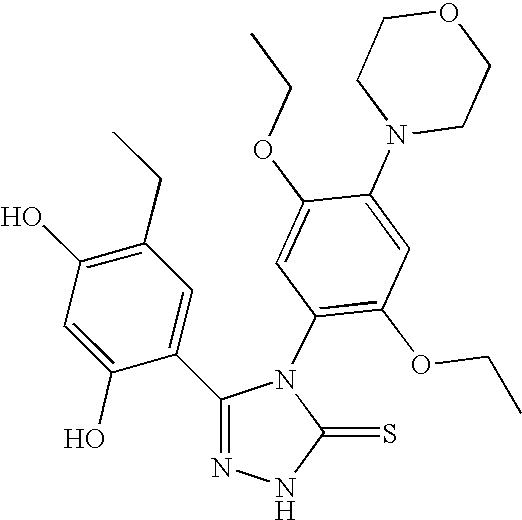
C1(O)=C(CC)C=C(C2=NNC(=S)N2C2=C(OCC)C=C(N3CCOCC3)C(OCC)=C2)C(O)=C1
